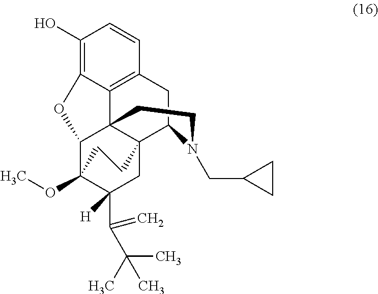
C1(O)=C2C3=C(C=C1)CC1C45C3(C(C(OC)(C([H])(C(C(C)(C)C)=C)C4)CC5)O2)CCN1CC1CC1
